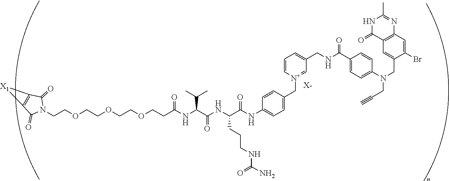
[X-].C(COCCOCCOCCC(NC(C(NC(C(NC1=CC=C(C[N+]2=CC(CNC(C3=CC=C(N(CC#C)CC4=CC5=C(C=C4Br)N=C(C)NC5=O)C=C3)=O)=CC=C2)C=C1)=O)CCCNC(=O)N)=O)C(C)C)=O)N1C(=O)C2=C(C1=O)[X1]2
